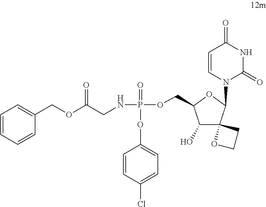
C1(COC(CNP(=O)(OC2=CC=C(Cl)C=C2)OCC2C(O)C3(C(N4C=CC(=O)NC4=O)O2)CCO3)=O)=CC=CC=C1
